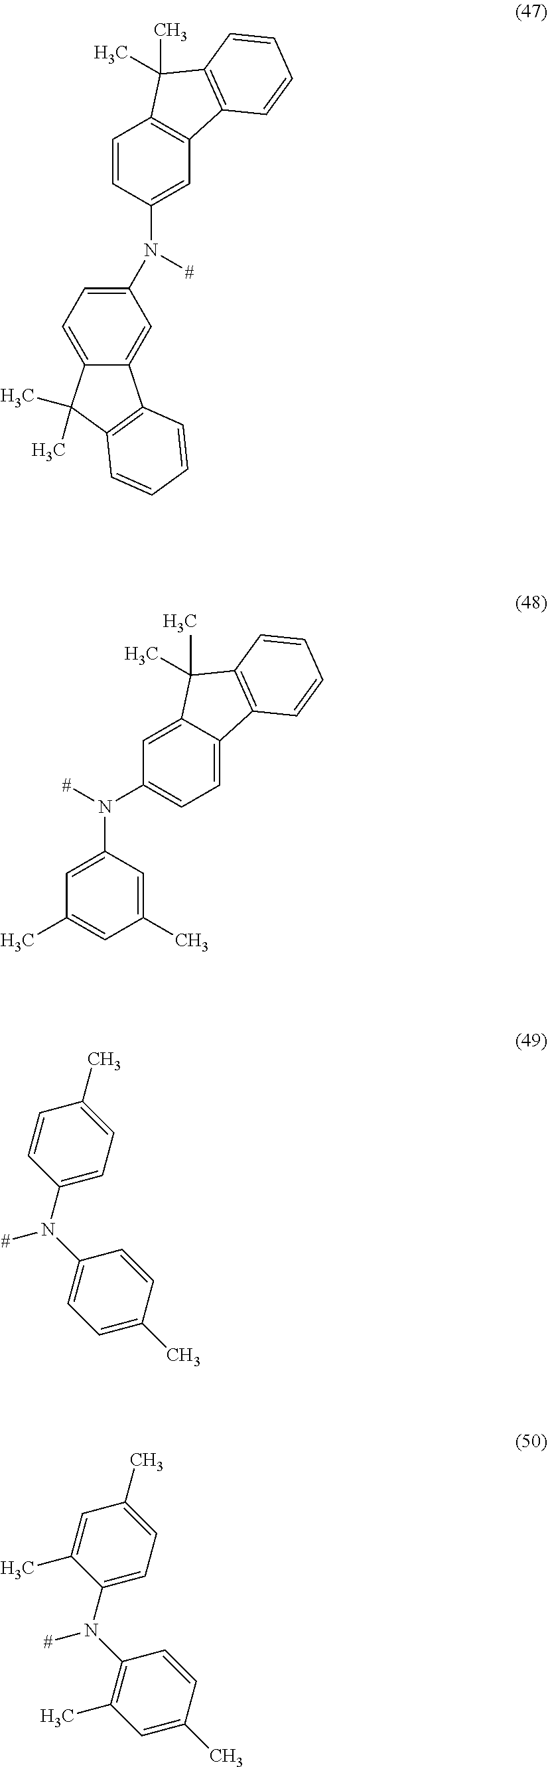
C1=C(N(C2=CC3=C(C=C2)C(C)(C)C2=C3C=CC=C2)[#])C=C2C(=C1)C(C)(C)C1=C2C=CC=C1.C1(N([#])C2=CC=C3C(=C2)C(C)(C)C2=C3C=CC=C2)=CC(C)=CC(C)=C1.C1=C(C)C=CC(N(C2=CC=C(C)C=C2)[#])=C1.C1=C(C)C=CC(N(C2=CC=C(C)C=C2C)[#])=C1C
